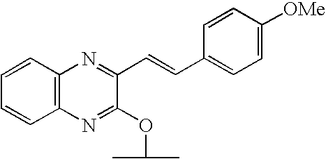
C1=CC=CC2=C1N=C(C=CC1=CC=C([OMe])C=C1)C(OC(C)C)=N2
